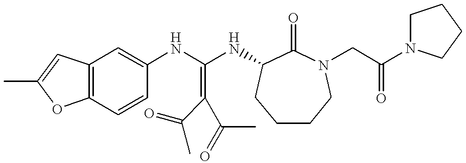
C12=C(C=CC(NC(NC3C(=O)N(CC(N4CCCC4)=O)CCCC3)=C(C(C)=O)C(C)=O)=C1)OC(C)=C2
